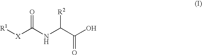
[X](C(NC(C(O)=O)[R2])=O)[R1]
